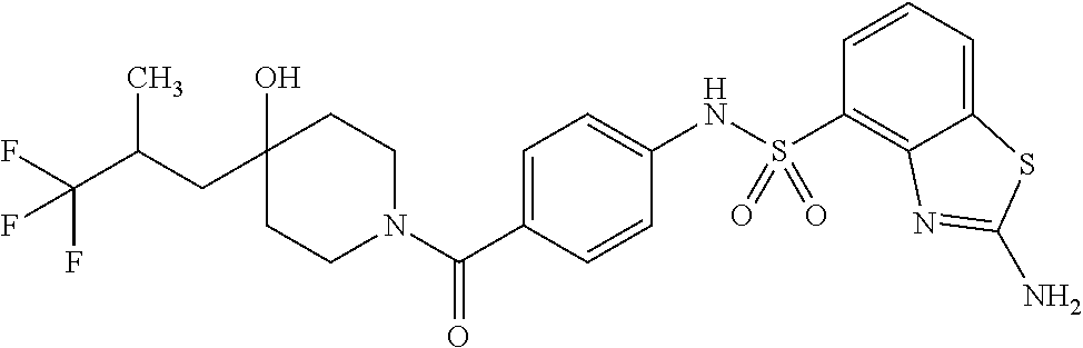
C1CN(C(C2=CC=C(NS(C3=C4C(=CC=C3)SC(N)=N4)(=O)=O)C=C2)=O)CCC1(O)CC(C(F)(F)F)C
